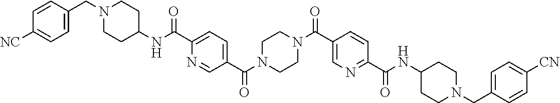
N(C(C1=NC=C(C(N2CCN(C(C3=CC=C(C(NC4CCN(CC5=CC=C([CN])C=C5)CC4)=O)N=C3)=O)CC2)=O)C=C1)=O)C1CCN(CC2=CC=C([CN])C=C2)CC1
